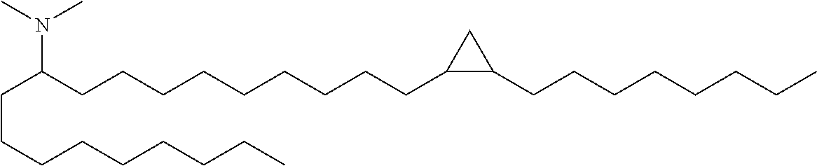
C(C(CCCCCCCCCC1C(CCCCCCCC)C1)N(C)C)CCCCCCCC
